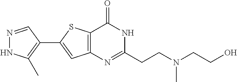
N1=CC(C2=CC3=C(S2)C(=O)NC(CCN(CCO)C)=N3)=C(C)N1
